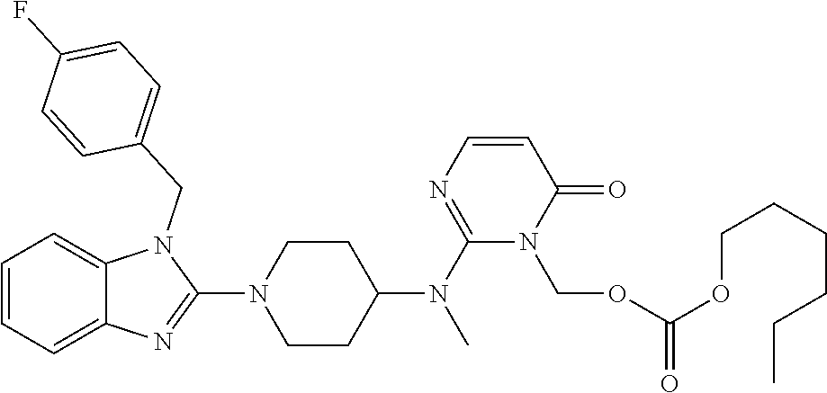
C1=CC=C2C(=C1)N(CC1=CC=C(F)C=C1)C(N1CCC(N(C3=NC=CC(=O)N3COC(=O)OCCCCCC)C)CC1)=N2
